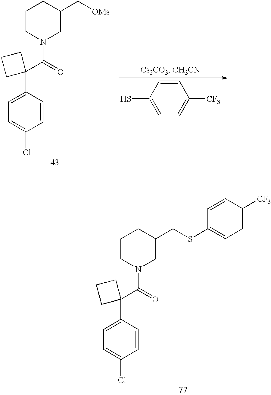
C1CN(C(C2(C3=CC=C(Cl)C=C3)CCC2)=O)CC(CSC2=CC=C([CF3])C=C2)C1.C1CN(C(C2(C3=CC=C(Cl)C=C3)CCC2)=O)CC(C[OMs])C1.C1(S)=CC=C([CF3])C=C1
